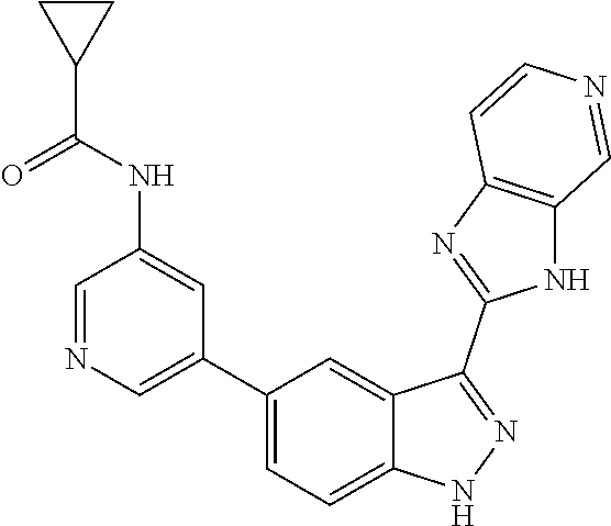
C1(C2=CN=CC(NC(C3CC3)=O)=C2)=CC=C2C(=C1)C(C1=NC3=C(N1)C=NC=C3)=NN2
